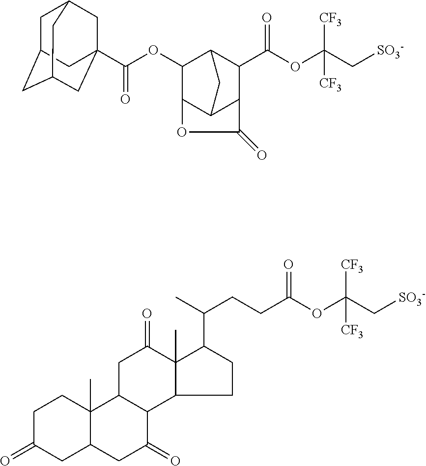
C(OC(C[SO3-])([CF3])[CF3])(=O)C1C2C3C(C(OC(=O)C45CC6CC(CC(C4)C6)C5)C1C3)OC2=O.C(OC(C[SO3-])([CF3])[CF3])(=O)CCC(C)C1C2(C)C(CC1)C1C(CC2=O)C2(C)C(CC1=O)CC(=O)CC2
